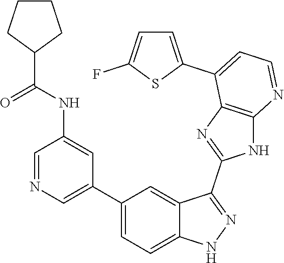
C1=NC=C(C2=CC=C3C(=C2)C(C2=NC4=C(N2)N=CC=C4C2=CC=C(F)S2)=NN3)C=C1NC(=O)C1CCCC1
